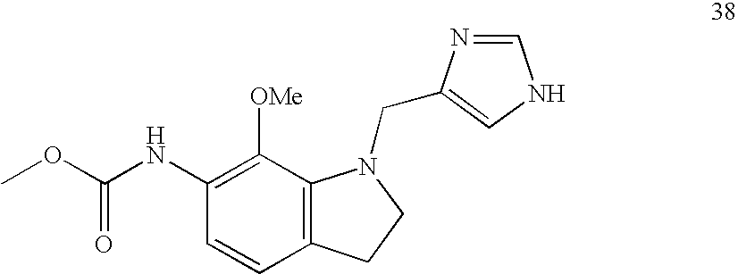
C1(NC(OC)=O)=C([OMe])C2=C(C=C1)CCN2CC1=CNC=N1
